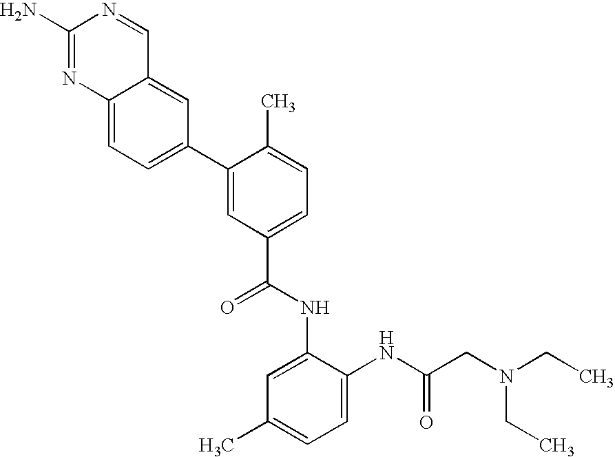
C12=CC=C(C3=CC(C(=O)NC4=CC(C)=CC=C4NC(CN(CC)CC)=O)=CC=C3C)C=C1C=NC(N)=N2
